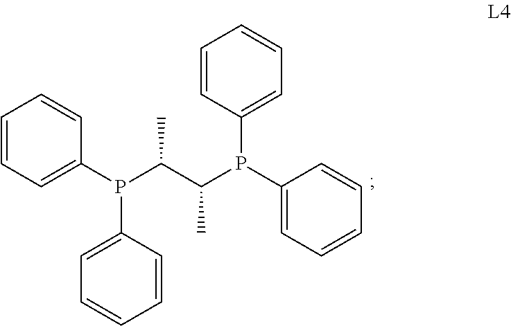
C1=CC=C(P(C(C(P(C2=CC=CC=C2)C2=CC=CC=C2)C)C)C2=CC=CC=C2)C=C1
